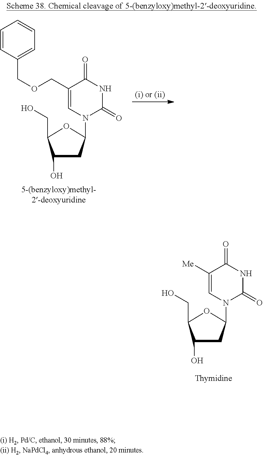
C1(O)CC(N2C=C(COCC3=CC=CC=C3)C(=O)NC2=O)OC1CO.C1(O)CC(N2C=C([Me])C(=O)NC2=O)OC1CO
